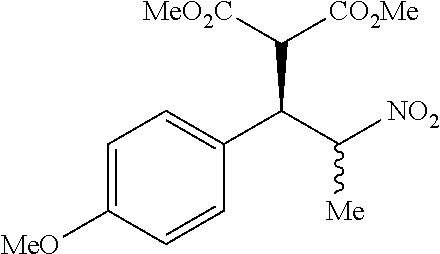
C1=C([MeO])C=CC(C(C([NO2])[Me])C([CO2Me])[MeO2C])=C1
